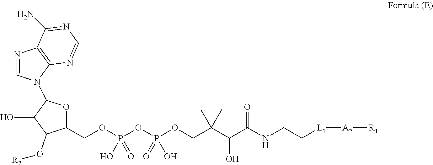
C1(COP(OP(OCC(C(C(NCC[L1][A2][R1])=O)O)(C)C)(=O)O)(=O)O)OC(N2C=NC3=C2N=CN=C3N)C(O)C1O[R2]
